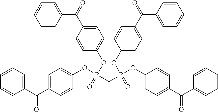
C1(C(=O)C2=CC=C(OP(OC3=CC=C(C(C4=CC=CC=C4)=O)C=C3)(=O)CP(OC3=CC=C(C(C4=CC=CC=C4)=O)C=C3)(OC3=CC=C(C(C4=CC=CC=C4)=O)C=C3)=O)C=C2)=CC=CC=C1
